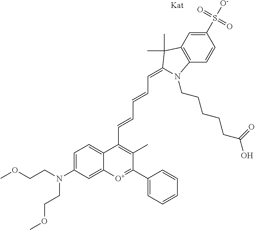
COCCN(CCOC)C1=CC=C2C(=C1)[O+]=C(C1=CC=CC=C1)C(C)=C2C=CC=CC=C1C(C)(C)C2=C(C=CC(S(=O)(=O)[O-])=C2)N1CCCCCC(O)=O
